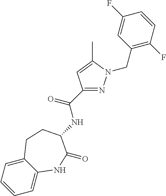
C1=C2C(=CC=C1)CCC(NC(C1=NN(CC3=C(F)C=CC(F)=C3)C(C)=C1)=O)C(=O)N2
